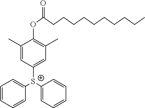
C1=CC=CC([S+](C2=CC(C)=C(OC(=O)CCCCCCCCCC)C(C)=C2)C2=CC=CC=C2)=C1
